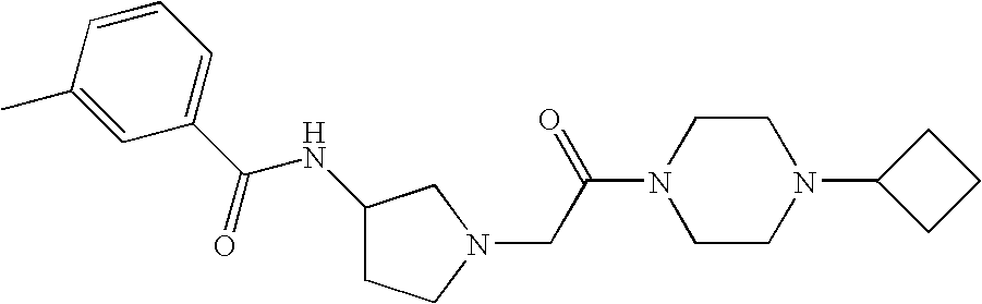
C1(C(NC2CCN(CC(N3CCN(C4CCC4)CC3)=O)C2)=O)=CC=CC(C)=C1
